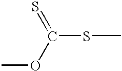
C(SC)(OC)=S
